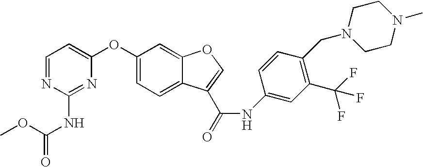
C1=NC(NC(=O)OC)=NC(OC2=CC=C3C(=C2)OC=C3C(=O)NC2=CC(C(F)(F)F)=C(CN3CCN(C)CC3)C=C2)=C1
